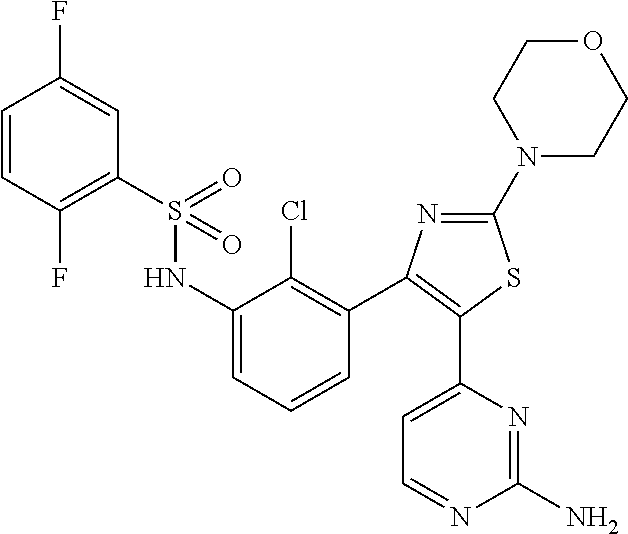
S(=O)(NC1=CC=CC(C2=C(C3=CC=NC(N)=N3)SC(N3CCOCC3)=N2)=C1Cl)(=O)C1=C(F)C=CC(F)=C1
